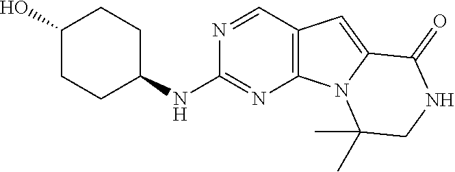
N1=CC2=C(N=C1NC1CCC(O)CC1)N1C(=C2)C(=O)NCC1(C)C
